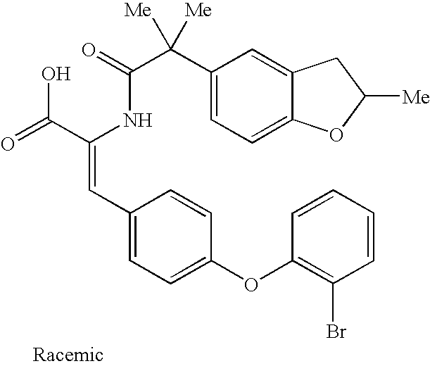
C(=O)(NC(C(=O)O)=CC1=CC=C(OC2=C(Br)C=CC=C2)C=C1)C(C1=CC=C2C(=C1)CC([Me])O2)([Me])[Me]
